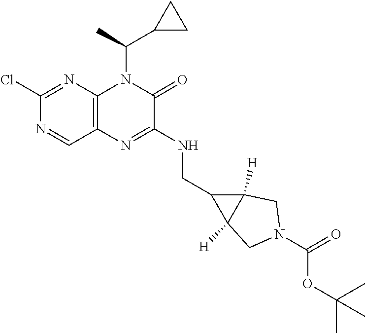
C1(Cl)=NC2=C(C=N1)N=C(NCC1C3([H])C1([H])CN(C(OC(C)(C)C)=O)C3)C(=O)N2C(C)C1CC1
